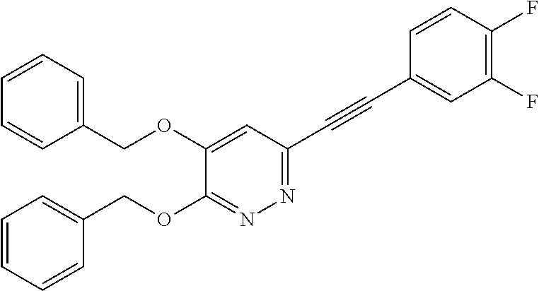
C1(COC2=CC(C#CC3=CC(F)=C(F)C=C3)=NN=C2OCC2=CC=CC=C2)=CC=CC=C1
